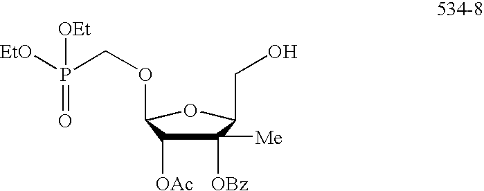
C1([Me])([OBz])C([OAc])C(OCP([EtO])(=O)[OEt])OC1CO
